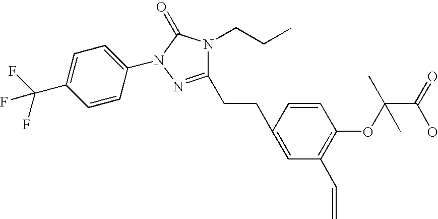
C1=CC(N2C(=O)N(CCC)C(CCC3=CC(C=C)=C(OC(C(=O)O)(C)C)C=C3)=N2)=CC=C1C(F)(F)F
